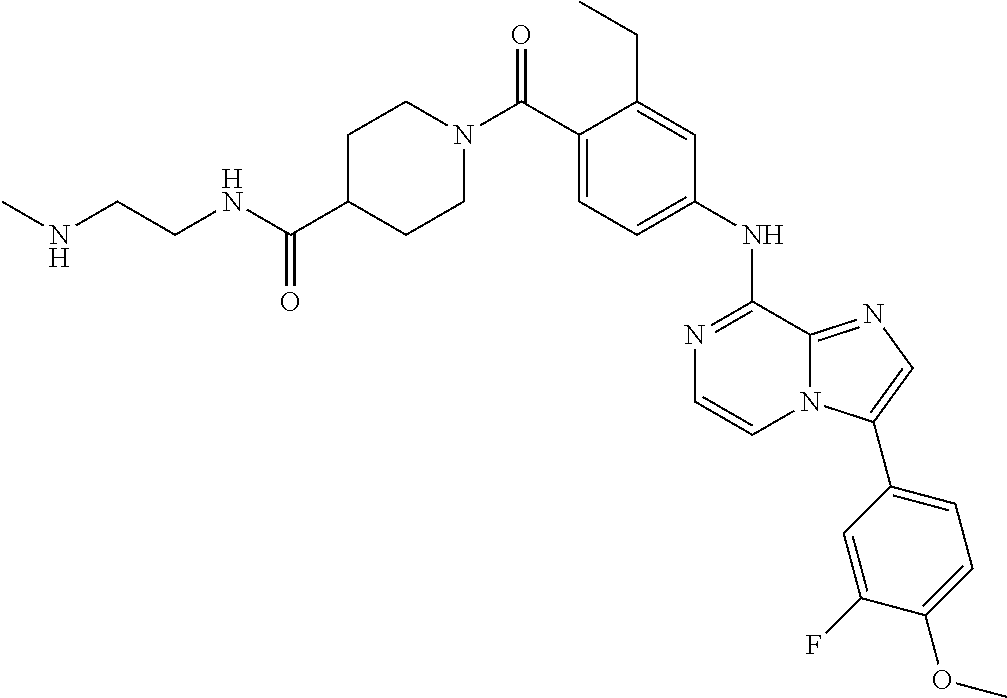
C1(CC)=CC(NC2=NC=CN3C2=NC=C3C2=CC=C(OC)C(F)=C2)=CC=C1C(N1CCC(C(NCCNC)=O)CC1)=O
